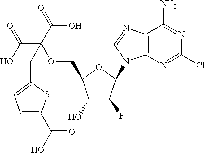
C12=C(N=CN1C1C(F)C(O)C(COC(C(O)=O)(C(=O)O)CC3=CC=C(C(=O)O)S3)O1)C(N)=NC(Cl)=N2
